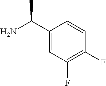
C1(C(N)C)=CC(F)=C(F)C=C1
